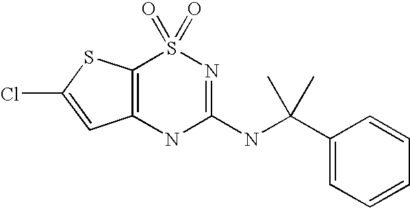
C12=C(NC(NC(C3=CC=CC=C3)(C)C)=NS1(=O)=O)C=C(Cl)S2
